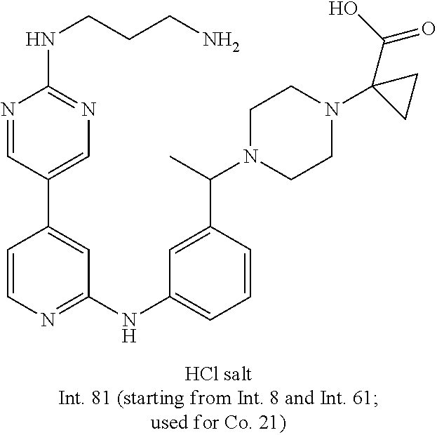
C1=CN=C(NC2=CC=CC(C(N3CCN(C4(C(O)=O)CC4)CC3)C)=C2)C=C1C1=CN=C(NCCCN)N=C1
